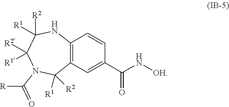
C12=C(C=C(C(N[OH])=O)C=C1)C([R1])([R2])N(C([R])=O)C([R2])([R1])C([R2])([R1])N2
